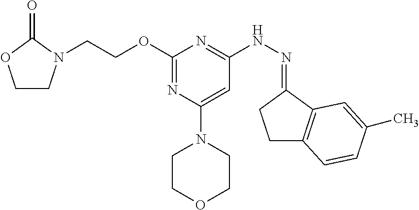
O(C1=NC(N2CCOCC2)=CC(NN=C2CCC3=C2C=C(C)C=C3)=N1)CCN1CCOC1=O
